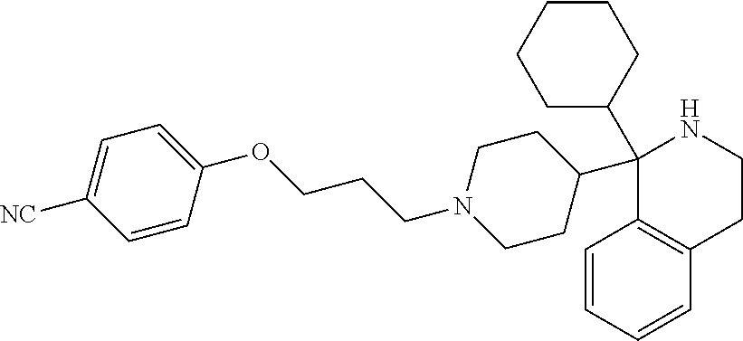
C1=CC=CC2=C1C(C1CCN(CCCOC3=CC=C([NC])C=C3)CC1)(C1CCCCC1)NCC2
